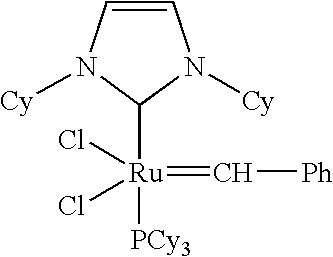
C1=CN([Cy])C([Ru](=C[Ph])(Cl)(Cl)[PCy3])N1[Cy]
